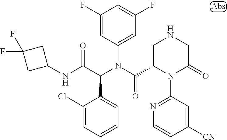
C1(F)=CC(N(C(C2CNCC(=O)N2C2=NC=CC([CN])=C2)=O)C(C(NC2CC(F)(F)C2)=O)C2=CC=CC=C2Cl)=CC(F)=C1
